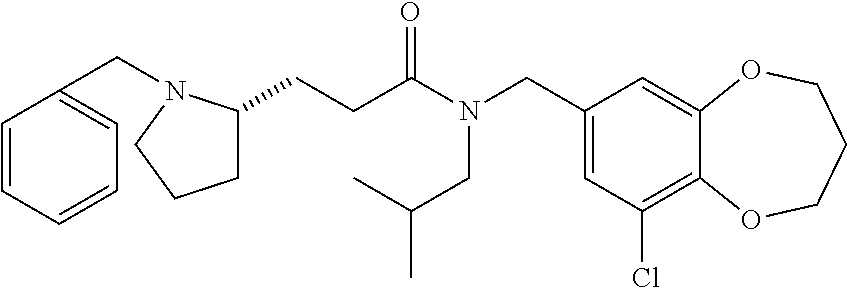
C1(CN(C(=O)CCC2CCCN2CC2=CC=CC=C2)CC(C)C)=CC(Cl)=C2C(=C1)OCCCO2
